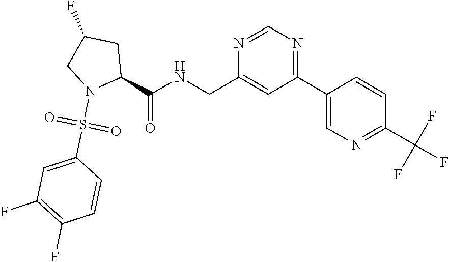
C1(CNC(C2CC(F)CN2S(C2=CC(F)=C(F)C=C2)(=O)=O)=O)=CC(C2=CN=C(C(F)(F)F)C=C2)=NC=N1
